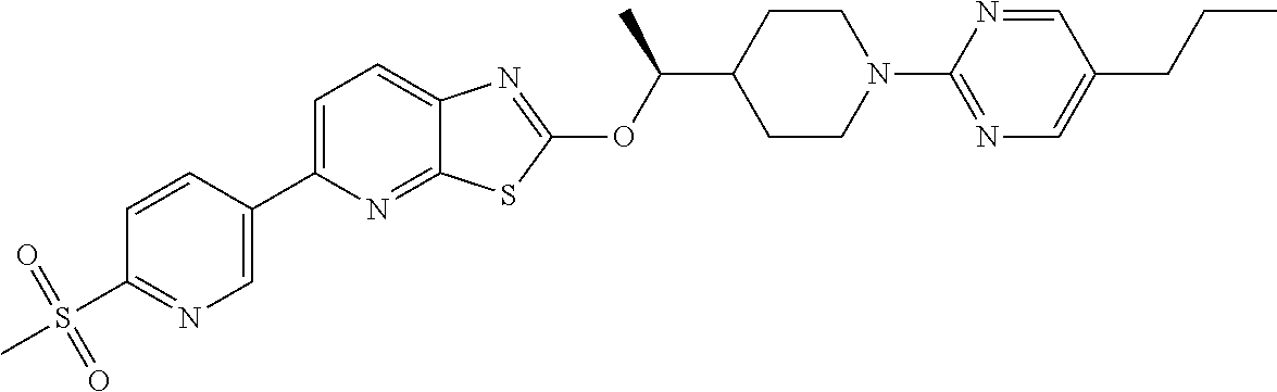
C1=C(C2=CN=C(S(C)(=O)=O)C=C2)N=C2C(=C1)N=C(OC(C1CCN(C3=NC=C(CCC)C=N3)CC1)C)S2
